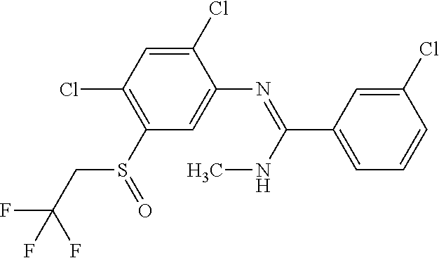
S(C1=C(Cl)C=C(Cl)C(N=C(C2=CC=CC(Cl)=C2)NC)=C1)(=O)CC(F)(F)F
